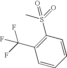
C1=CC(S(=O)(C)=O)=C(C(F)(F)F)C=C1
